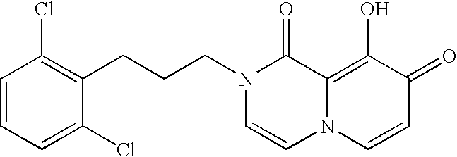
C1(CCCN2C=CN3C(=C(O)C(=O)C=C3)C2=O)=C(Cl)C=CC=C1Cl
